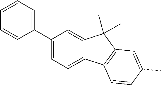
C1(C2=CC=CC=C2)=CC=C2C(=C1)C(C)(C)C1=C2C=CC(C)=C1
